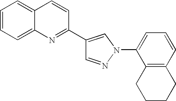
C1=NN(C2=CC=CC3=C2CCCC3)C=C1C1=NC2=CC=CC=C2C=C1
